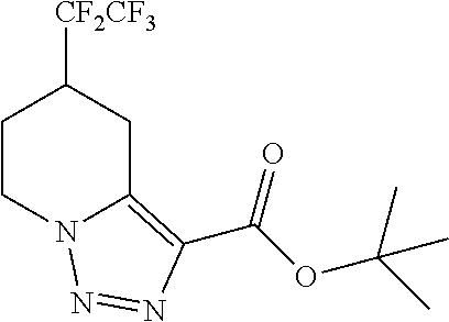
C1CN2C(=C(C(OC(C)(C)C)=O)N=N2)CC1[CF2CF3]
